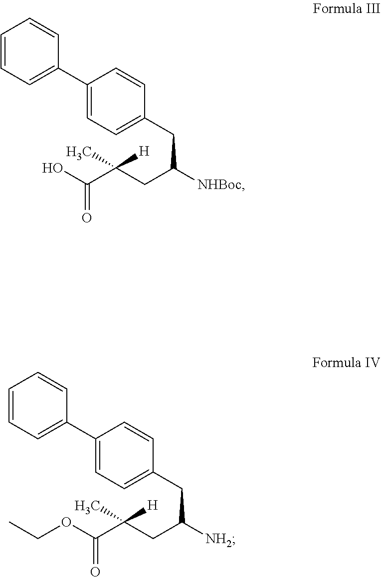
OC(C(CC([NHBoc])CC1=CC=C(C2=CC=CC=C2)C=C1)(C)[H])=O.CCOC(C(CC([NH2])CC1=CC=C(C2=CC=CC=C2)C=C1)(C)[H])=O
